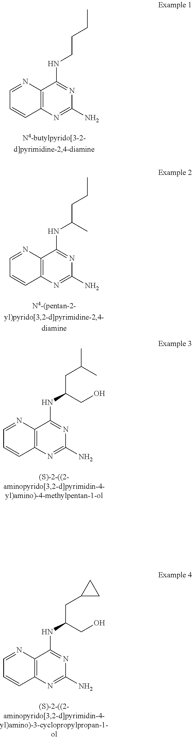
C12=C(N=C(N)N=C1NCCCC)C=CC=N2.C12=C(N=C(N)N=C1NC(CCC)C)C=CC=N2.C12=C(N=C(N)N=C1NC(CC(C)C)CO)C=CC=N2.C12=C(N=C(N)N=C1NC(CC1CC1)CO)C=CC=N2
